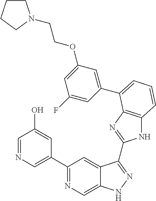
C1(C2=NC=C3C(=C2)C(C2=NC4=C(N2)C=CC=C4C2=CC(OCCN4CCCC4)=CC(F)=C2)=NN3)=CN=CC(O)=C1
